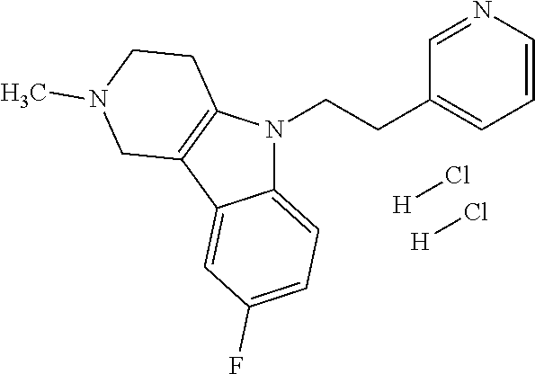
C12=CC=C(F)C=C1C1=C(N2CCC2=CC=CN=C2)CCN(C)C1.[H]Cl.[H]Cl
